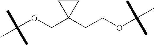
C(OCC1(CCOC(C)(C)C)CC1)(C)(C)C
